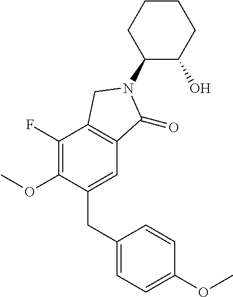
C1(F)=C(OC)C(CC2=CC=C(OC)C=C2)=CC2=C1CN(C1C(O)CCCC1)C2=O
